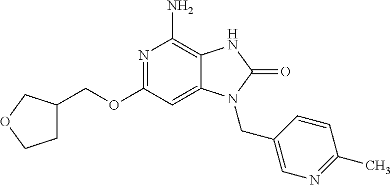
N1=C(OCC2CCOC2)C=C2C(=C1N)NC(=O)N2CC1=CN=C(C)C=C1
